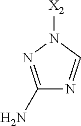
C1(N)=NN([X2])C=N1
